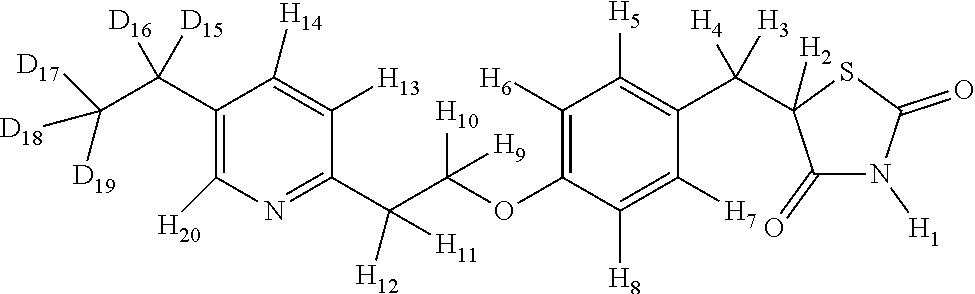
C1(C(C([D19])([D18])[D17])([D16])[D15])=C([H20])N=C(C(C(OC2=C([H6])C([H5])=C(C([H4])([H3])C3([H2])C(=O)N([H1])C(=O)S3)C([H7])=C2[H8])([H10])[H9])([H12])[H11])C([H13])=C1[H14]
